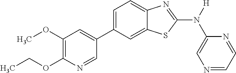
C1(OC)=C(OCC)N=CC(C2=CC=C3C(=C2)SC(N([H])C2=CN=CC=N2)=N3)=C1
